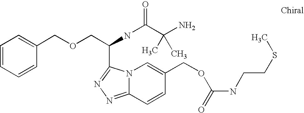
N12C(=NN=C1C(COCC1=CC=CC=C1)NC(C(N)(C)C)=O)C=CC(COC(NCCSC)=O)=C2
